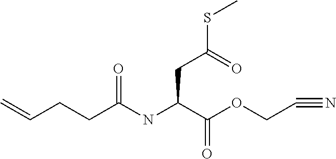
C=CCCC(NC(C(OCC#N)=O)CC(SC)=O)=O
